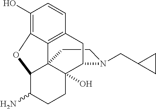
C1CN(CC2CC2)C2C3(O)C14C1=C(C=CC(O)=C1OC4C(N)CC3)C2
